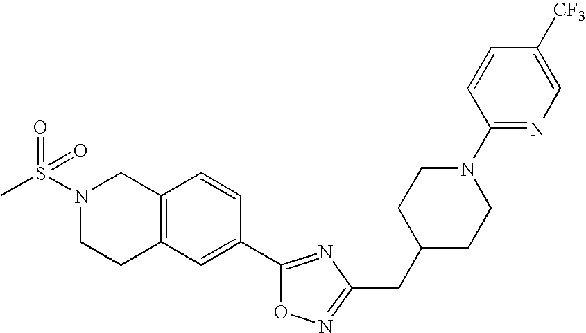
C12=C(C=C(C3=NC(CC4CCN(C5=NC=C([CF3])C=C5)CC4)=NO3)C=C1)CCN(S(C)(=O)=O)C2
